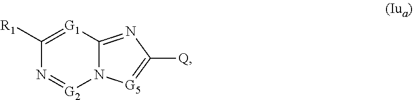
C1([R1])=[G1]C2=NC([Q])=[G5]N2[G2]=N1
